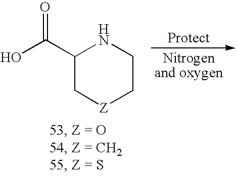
OC(C1C[Z]CCN1)=O
